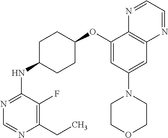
C1(OC2CCC(NC3=NC=NC(CC)=C3F)CC2)=CC(N2CCOCC2)=CC2=C1N=CC=N2
